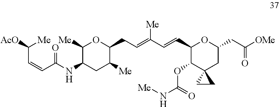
C1(C=CC(=CCC2C([Me])CC(NC(C=CC([AcO])[Me])=O)C([Me])O2)[Me])C(OC(N[Me])=O)C2(CC(CC([OMe])=O)O1)CC2
